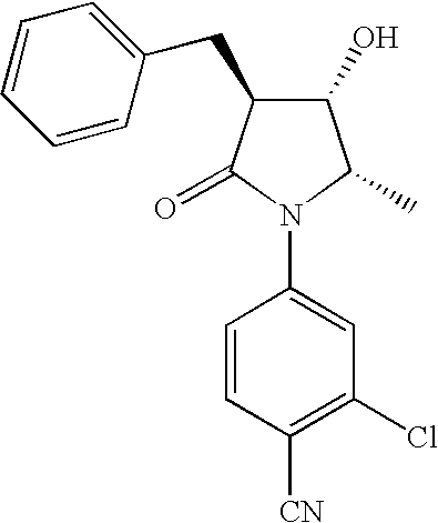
C1=CC([CN])=C(Cl)C=C1N1C(C)C(O)C(CC2=CC=CC=C2)C1=O
